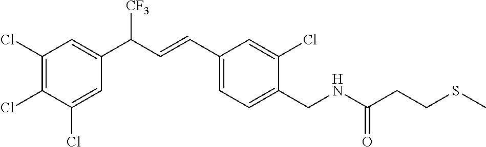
C1(Cl)=C(Cl)C(Cl)=CC(C(C=CC2=CC=C(CNC(=O)CCSC)C(Cl)=C2)[CF3])=C1
